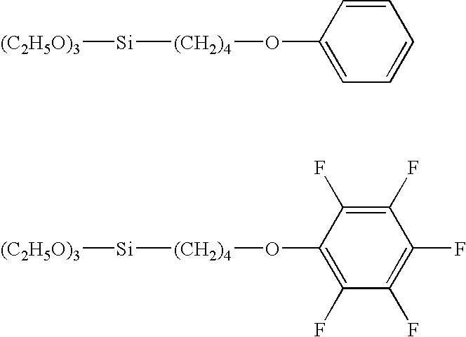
C1=CC(O[(CH2)4][Si][(C2H5O)3])=CC=C1.C1(F)=C(F)C(O[(CH2)4][Si][(C2H5O)3])=C(F)C(F)=C1F
